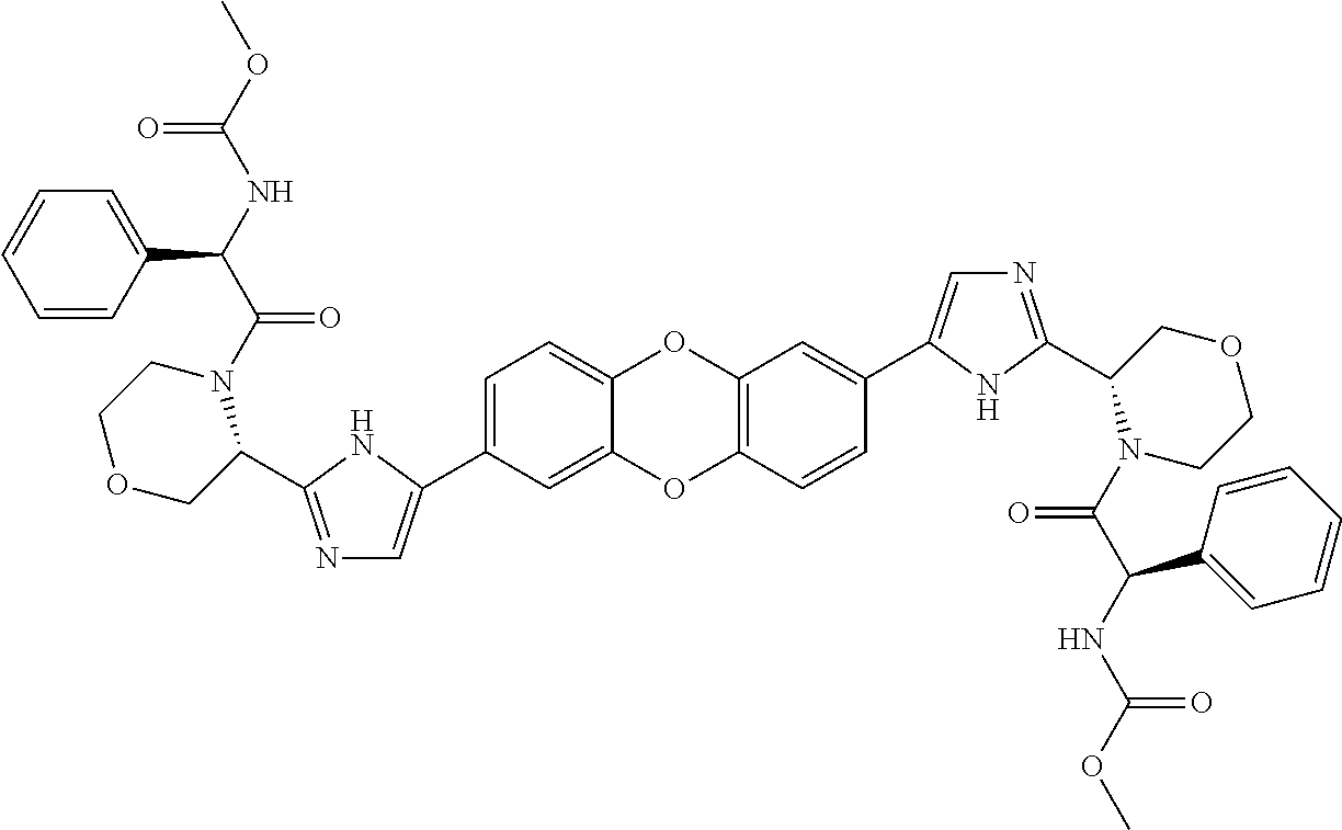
C1(C2=CN=C(C3N(C(=O)C(C4=CC=CC=C4)NC(=O)OC)CCOC3)N2)=CC=C2OC3=C(C=CC(C4=CN=C(C5N(C(=O)C(NC(=O)OC)C6=CC=CC=C6)CCOC5)N4)=C3)OC2=C1
